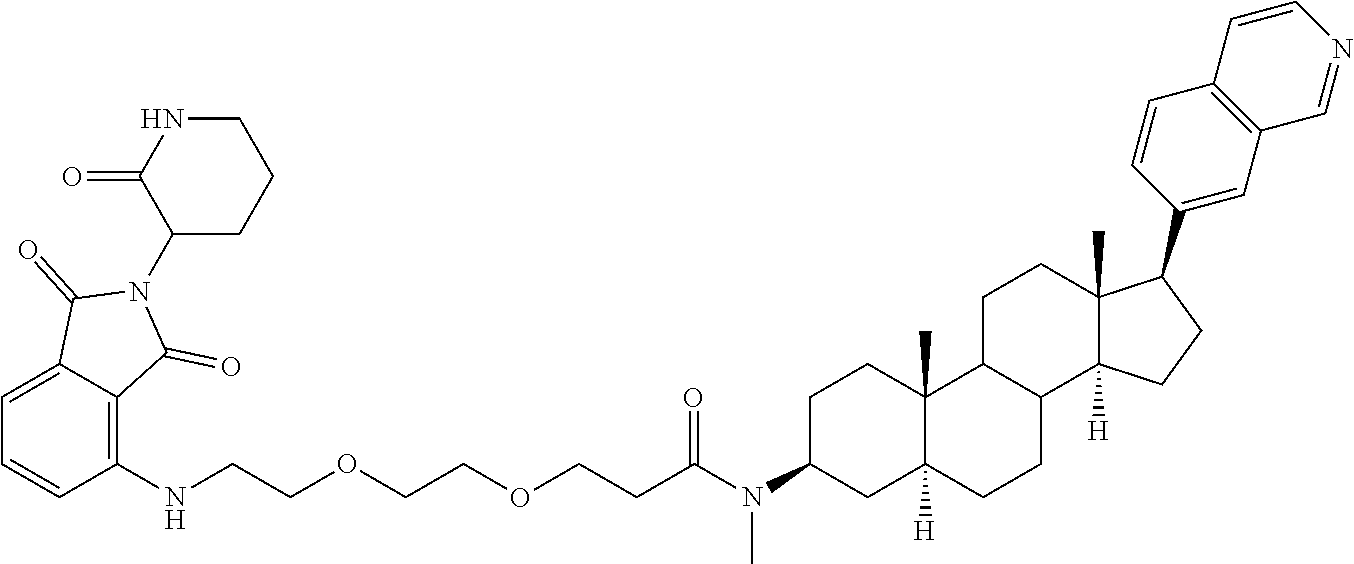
C1=C2C(=C(NCCOCCOCCC(N(C3CC4([H])C(C)(CC3)C3C(CC4)C4([H])C(C)(CC3)C(C3=CC5=C(C=C3)C=CN=C5)CC4)C)=O)C=C1)C(=O)N(C1CCCNC1=O)C2=O
